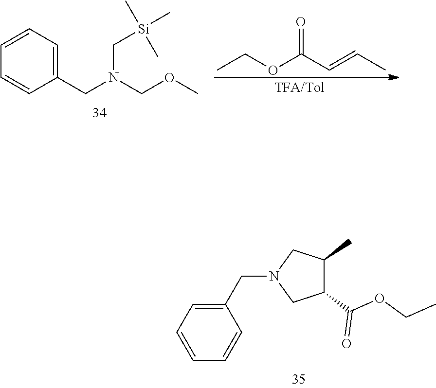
CCOC(C=CC)=O.C1(CN(COC)C[Si](C)(C)C)=CC=CC=C1.C1(CN2CC(C(=O)OCC)C(C)C2)=CC=CC=C1
